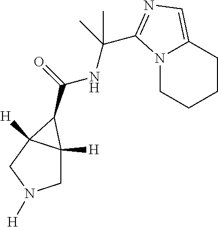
N(C(C)(C)C1=NC=C2CCCCN21)C(=O)C1C2([H])CN([H])CC21[H]
